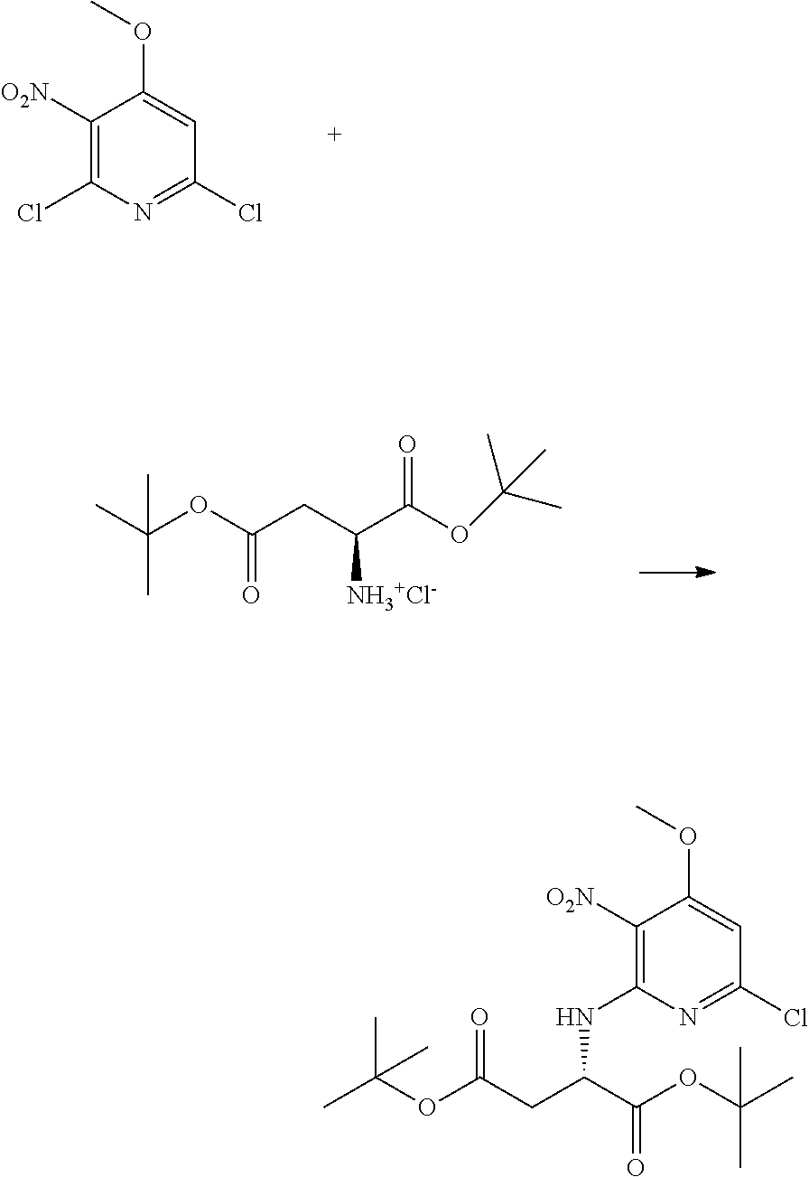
C1([O2N])=C(Cl)N=C(Cl)C=C1OC.CC(OC(CC(C(OC(C)(C)C)=O)[NH3+Cl-])=O)(C)C.CC(OC(CC(C(OC(C)(C)C)=O)NC1=C([O2N])C(OC)=CC(Cl)=N1)=O)(C)C
